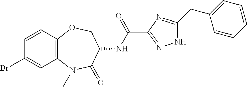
BrC1=CC2=C(C=C1)OCC(NC(C1=NNC(CC3=CC=CC=C3)=N1)=O)C(=O)N2C
